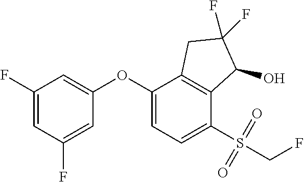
C1(OC2=CC=C(S(CF)(=O)=O)C3=C2CC(F)(F)C3O)=CC(F)=CC(F)=C1
